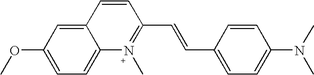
C1(OC)=CC=C2C(=C1)C=CC(C=CC1=CC=C(N(C)C)C=C1)=N2C
